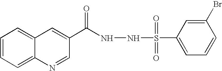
C1=CC=C2C(=C1)C=C(C(=O)NNS(C1=CC=CC(Br)=C1)(=O)=O)C=N2
